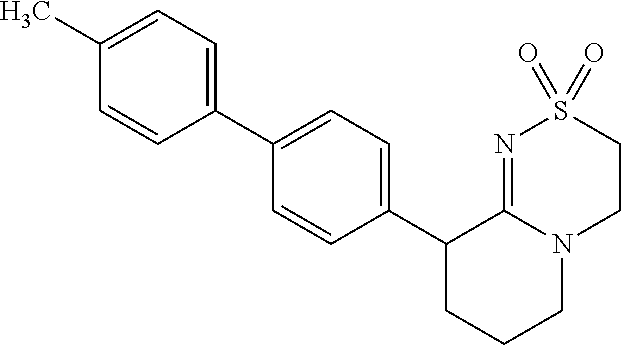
C1(C2CCCN3C2=NS(=O)(=O)CC3)=CC=C(C2=CC=C(C)C=C2)C=C1
